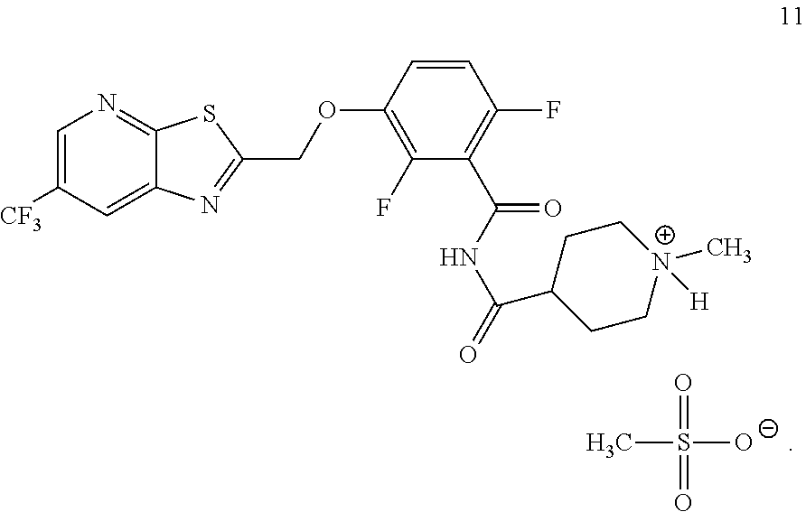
O=S(C)([O-])=O.C1=C([CF3])C=C2C(=N1)SC(COC1=C(F)C(C(NC(=O)C3CC[N+](C)([H])CC3)=O)=C(F)C=C1)=N2
